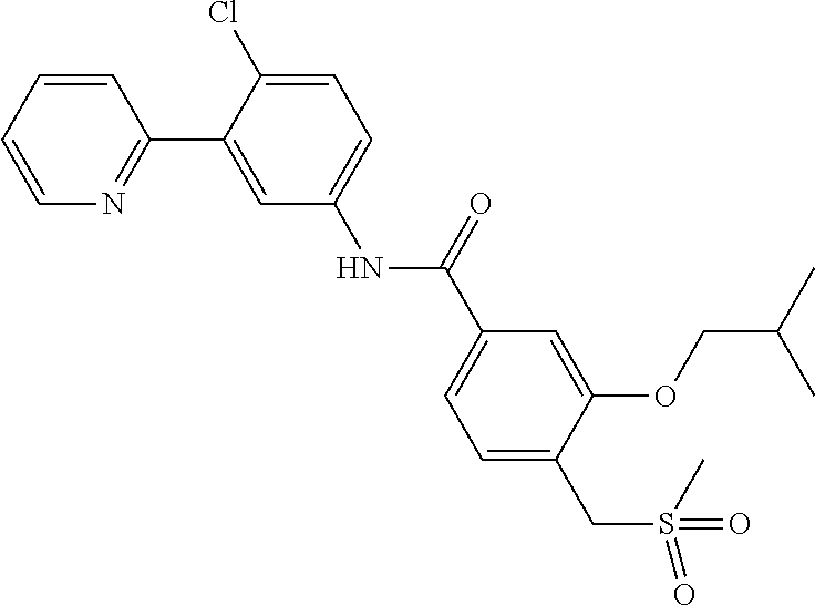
C1=CC=CN=C1C1=CC(NC(C2=CC=C(CS(=O)(C)=O)C(OCC(C)C)=C2)=O)=CC=C1Cl
